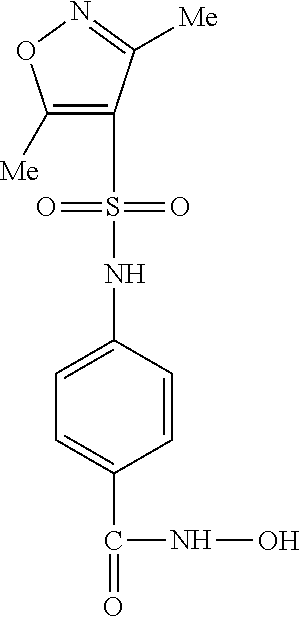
C1([Me])=C(S(NC2=CC=C(C(NO)=O)C=C2)(=O)=O)C([Me])=NO1
